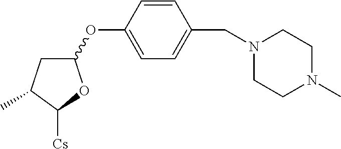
C1(OC2=CC=C(CN3CCN(C)CC3)C=C2)CC(C)C([Cs])O1
